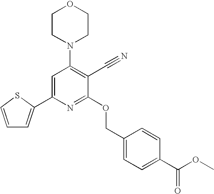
N1(C2=C(C#N)C(OCC3=CC=C(C(OC)=O)C=C3)=NC(C3=CC=CS3)=C2)CCOCC1
